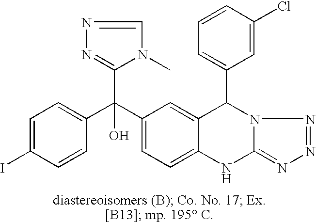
C1=C(I)C=CC(C(C2=CC=C3C(=C2)C(C2=CC=CC(Cl)=C2)N2C(=NN=N2)N3)(O)C2=NN=CN2C)=C1
